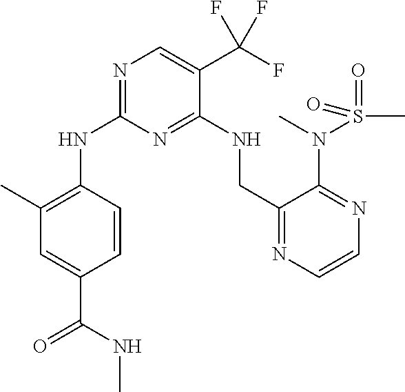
C1=CC(NC2=NC=C(C(F)(F)F)C(NCC3=NC=CN=C3N(S(C)(=O)=O)C)=N2)=C(C)C=C1C(NC)=O
